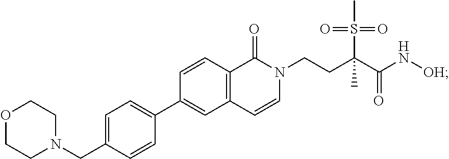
C1(C2=CC3=C(C=C2)C(=O)N(CCC(C(N[OH])=O)(S(C)(=O)=O)C)C=C3)=CC=C(CN2CCOCC2)C=C1
